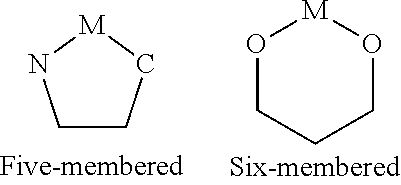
O1CCCO[M]1.C1CC[M]N1
